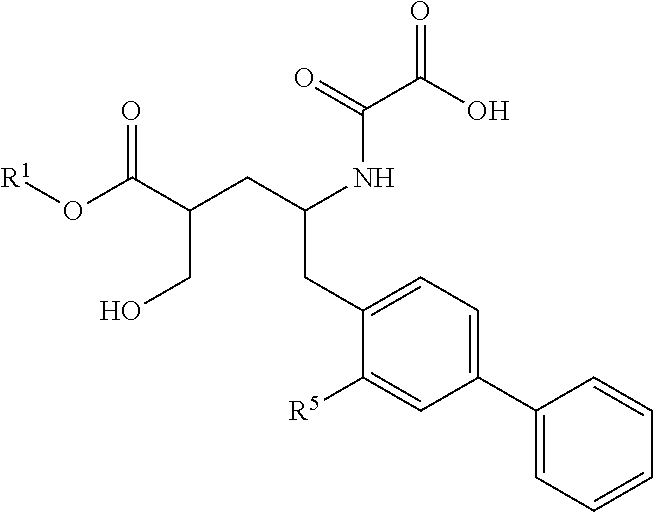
O(C(C(CC(NC(C(O)=O)=O)CC1=CC=C(C2=CC=CC=C2)C=C1[R5])CO)=O)[R1]
